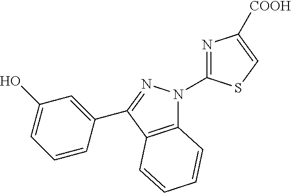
C12=C(C(C3=CC(O)=CC=C3)=NN1C1=NC([COOH])=CS1)C=CC=C2
